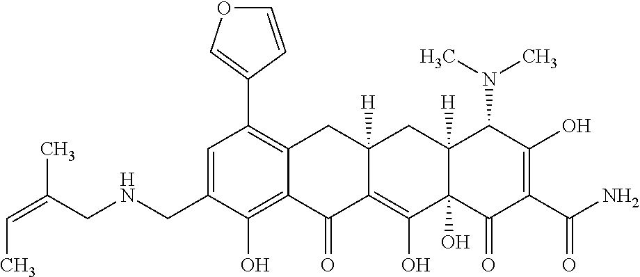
C1=C(CNCC(=CC)C)C(O)=C2C(=C1C1=COC=C1)CC1([H])C(=C(O)C3(O)C([H])(C1)C(N(C)C)C(O)=C(C(N)=O)C3=O)C2=O
